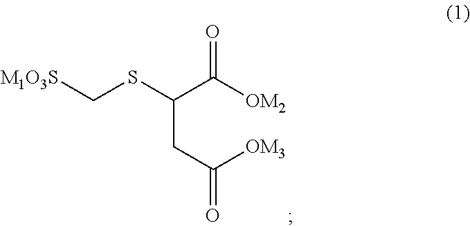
[M1O3S]CSC(C([OM2])=O)CC(=O)[OM3]
